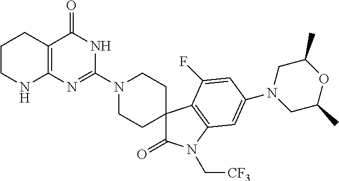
C1CNC2=C(C1)C(=O)NC(N1CCC3(CC1)C(=O)N(C[CF3])C1=C3C(F)=CC(N3CC(C)OC(C)C3)=C1)=N2
